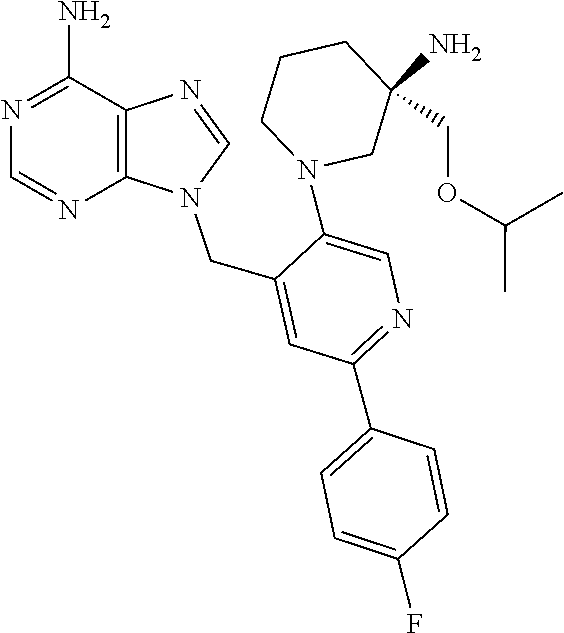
CC(OCC1(N)CCCN(C2=CN=C(C3=CC=C(F)C=C3)C=C2CN2C=NC3=C2N=CN=C3N)C1)C
